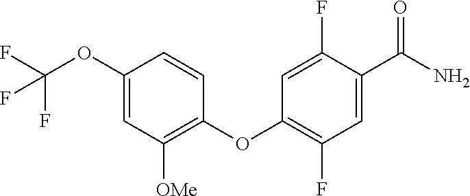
C1(OC(F)(F)F)=CC([OMe])=C(OC2=C(F)C=C(C(N)=O)C(F)=C2)C=C1
